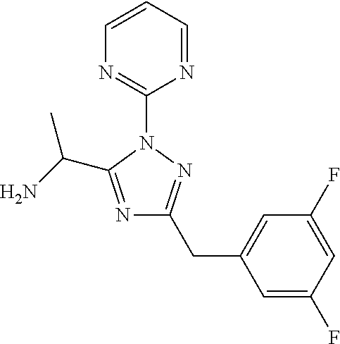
N1=C(C(N)C)N(C2=NC=CC=N2)N=C1CC1=CC(F)=CC(F)=C1
